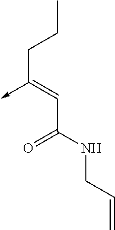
C(C(NCC=C)=O)=C(CCC)->C
